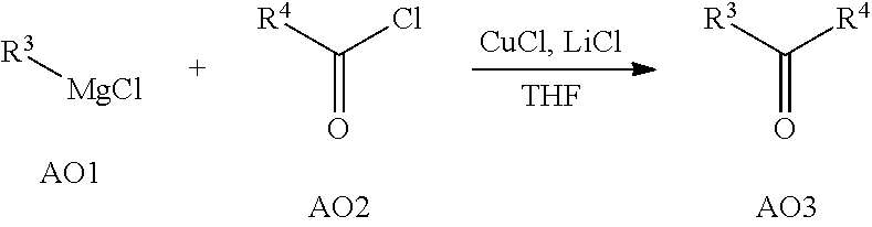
[R3][MgCl].C(=O)([R4])Cl.[THF].C(=O)([R3])[R4]
